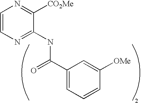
N1=C(NC(C2=CC=CC([OMe])=C2)=O)C([CO2Me])=NC=C1
